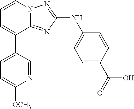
C1=C(C2=CC=CN3C2=NC(NC2=CC=C(C(=O)O)C=C2)=N3)C=NC([OCH3])=C1
